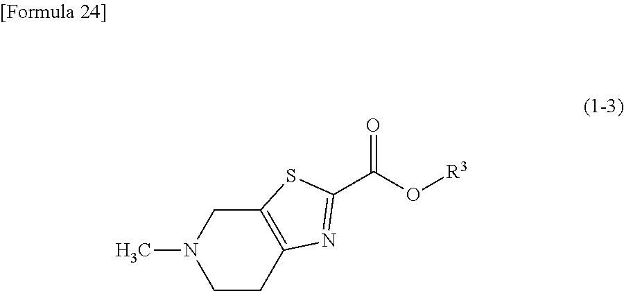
C1N(C)CCC2=C1SC(C(O[R3])=O)=N2
